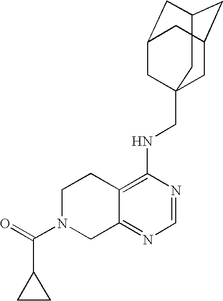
C12=C(NCC34CC5CC(CC(C3)C5)C4)N=CN=C1CN(C(=O)C1CC1)CC2
